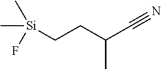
C[Si](C)(F)CCC(C#N)C
